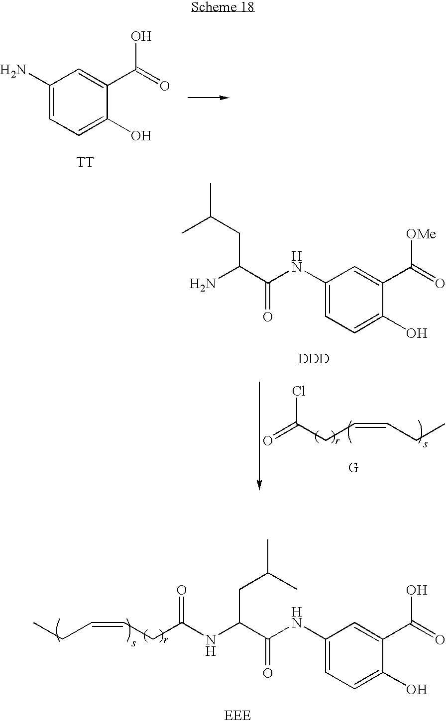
C1(N)=CC=C(O)C(C(=O)O)=C1.[TT].C(=O)(CC=CCC)Cl.CC(CC(C(=O)NC1=CC=C(O)C(C(=O)[OMe])=C1)N)C.[DDD].[G].N(C1=CC=C(O)C(C(=O)O)=C1)C(=O)C(CC(C)C)NC(=O)CC=CCC.[EEE]
